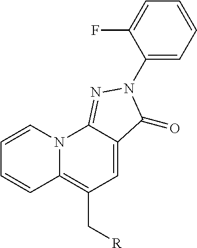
C1=CC2=C(C[R])C=C3C(=NN(C4=CC=CC=C4F)C3=O)N2C=C1
